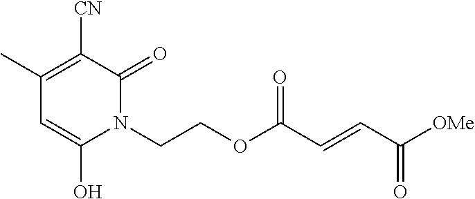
[OMe]C(C=CC(OCCN1C(=O)C([CN])=C(C)C=C1O)=O)=O
